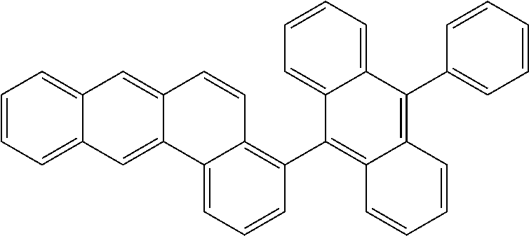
C1=CC=C(C2=C3C=CC=CC3=C(C3=C4C(=CC=C3)C3=CC5=CC=CC=C5C=C3C=C4)C3=CC=CC=C23)C=C1
